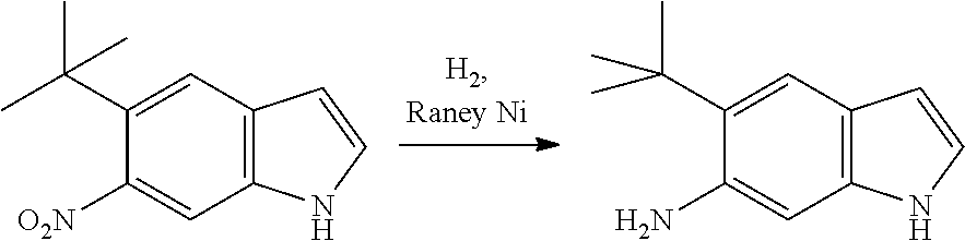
C1(C(C)(C)C)=CC2=C(C=C1[O2N])NC=C2.C1(C(C)(C)C)=CC2=C(C=C1N)NC=C2
